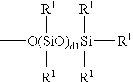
C[O(SiO)d1Si]([R1])([R1])([R1])([R1])[R1]
